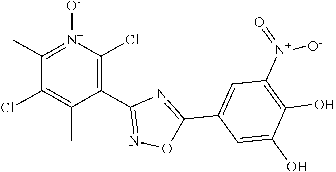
C1(C)=[N+]([O-])C(Cl)=C(C2=NOC(C3=CC([N+](=O)[O-])=C(O)C(O)=C3)=N2)C(C)=C1Cl
